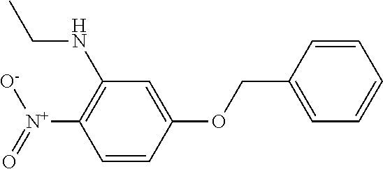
C1=CC(OCC2=CC=CC=C2)=CC(NCC)=C1[N+](=O)[O-]
